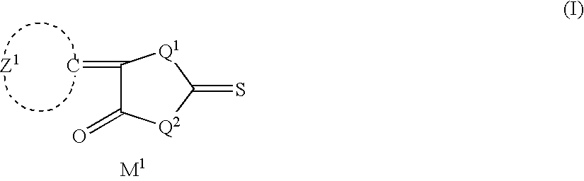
C=C1C(=O)[Q2]C(=S)[Q1]1.[Z1]
